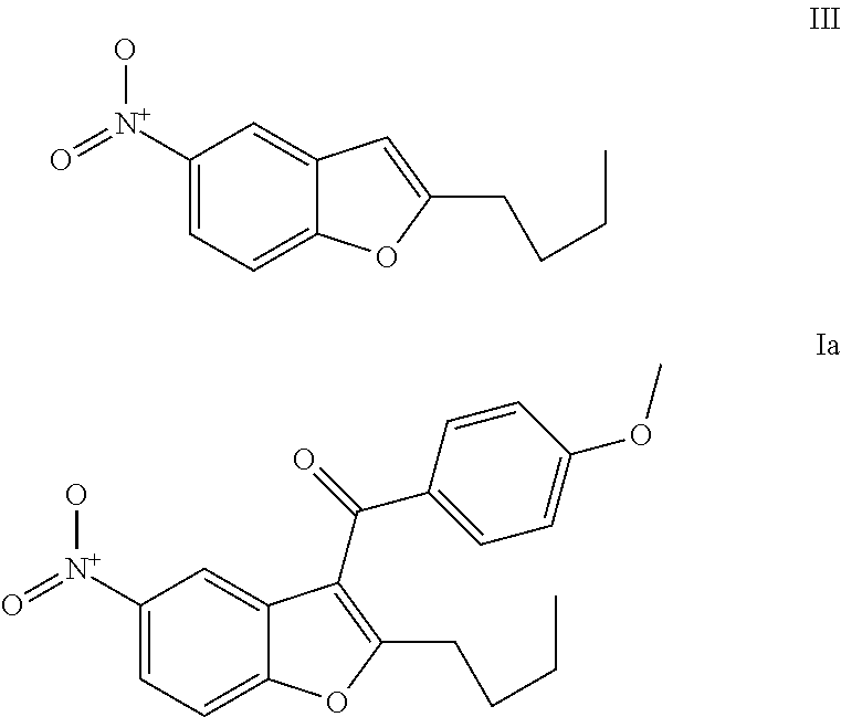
C1([N+](=O)O)=CC=C2C(=C1)C=C(CCCC)O2.C1([N+](=O)O)=CC=C2C(=C1)C(C(=O)C1=CC=C(OC)C=C1)=C(CCCC)O2
